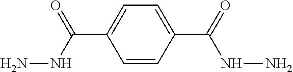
NNC(C1=CC=C(C(=O)NN)C=C1)=O
